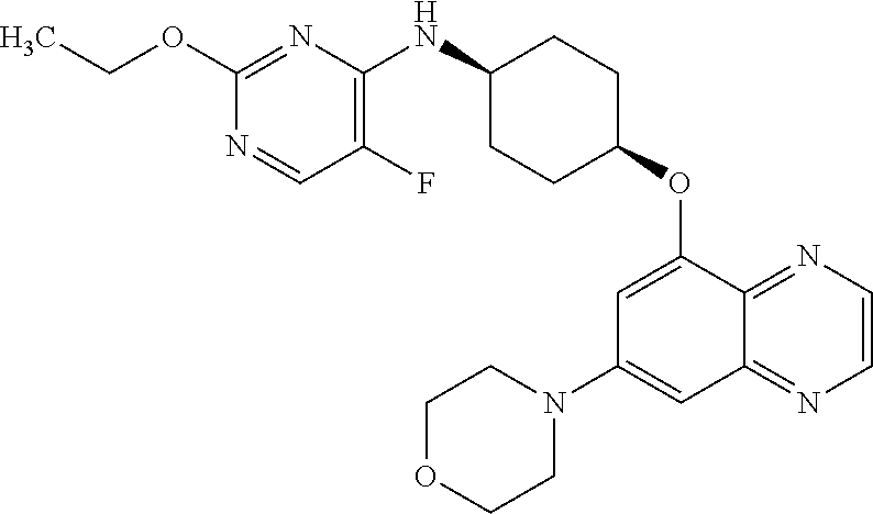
C1(OCC)=NC(NC2CCC(OC3=CC(N4CCOCC4)=CC4=NC=CN=C34)CC2)=C(F)C=N1
